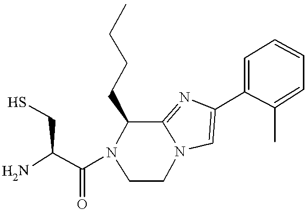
NC(C(N1CCN2C(=NC(C3=CC=CC=C3C)=C2)C1CCCC)=O)CS
